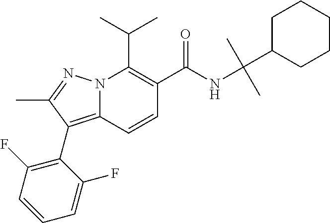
CC(C)C1=C(C(NC(C2CCCCC2)(C)C)=O)C=CC2=C(C3=C(F)C=CC=C3F)C(C)=NN12
